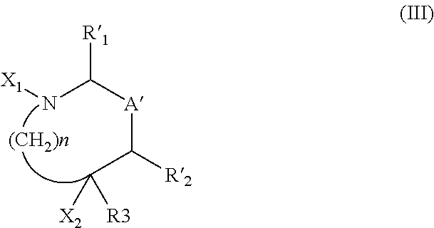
N(C([A]C([R2])C([R3])[X2])[R1])[X1]
